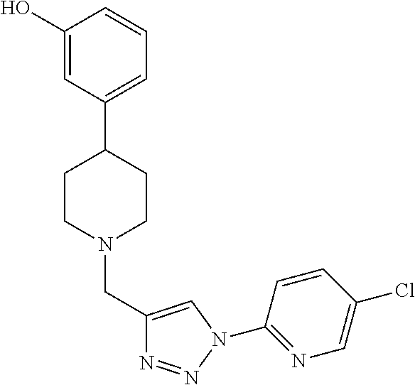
C1(O)=CC(C2CCN(CC3=CN(C4=NC=C(Cl)C=C4)N=N3)CC2)=CC=C1
